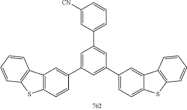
C1=C([CN])C=CC=C1C1=CC(C2=CC=C3C(=C2)C2=C(S3)C=CC=C2)=CC(C2=CC3=C(C=C2)SC2=C3C=CC=C2)=C1
